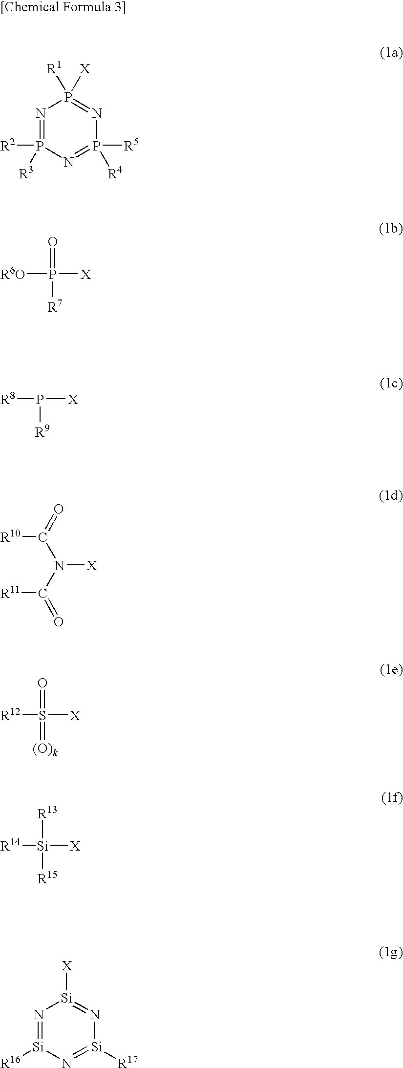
O=S([X])([R12])=[(O)k].N1=P([R2])([R3])N=P([R5])([R4])N=P1([X])[R1].O=P([X])([R6O])[R7].P([X])([R8])[R9].O=C(N(C(=O)[R11])[X])[R10].[R13][Si]([X])([R14])[R15].N1=[Si]([R16])N=[Si]([R17])N=[Si]1[X]
